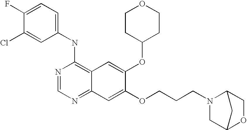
C1=C(Cl)C(F)=CC=C1NC1=C2C(=NC=N1)C=C(OCCCN1C3COC(C1)C3)C(OC1CCOCC1)=C2
